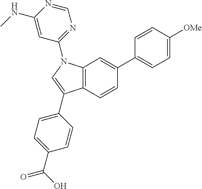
C12=C(N(C3=NC=NC(NC)=C3)C=C1C1=CC=C(C(O)=O)C=C1)C=C(C1=CC=C([OMe])C=C1)C=C2
